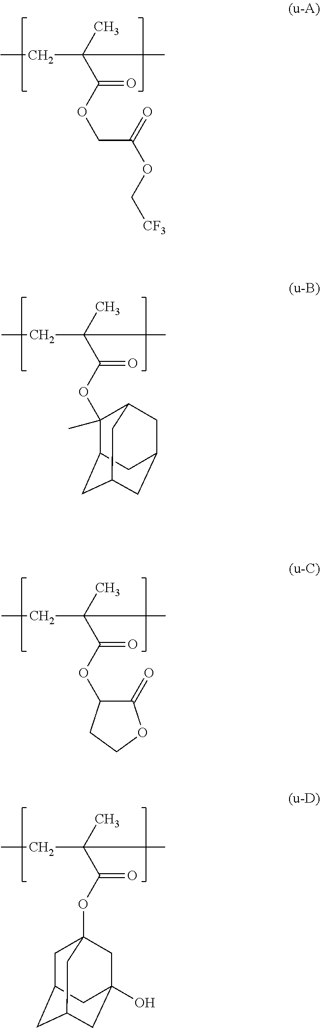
C12CC3CC(CC(C3)C1(OC(=O)C(C)(CC)C)C)C2.C(=O)(C(C)(CC)C)OC1C(=O)OCC1.C(=O)(C(C)(CC)C)OC12CC3CC(CC(O)(C1)C3)C2.C(=O)(C(C)(CC)C)OCC(=O)OC[CF3]
